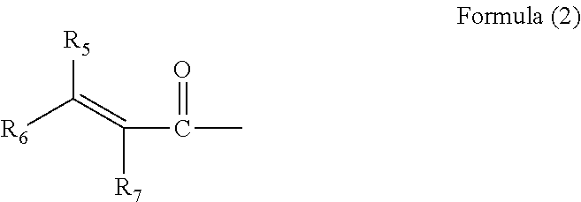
[R6]C(=C([R7])C(=O)C)[R5]
